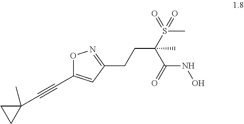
O1C(C#CC2(C)CC2)=CC(CCC(S(C)(=O)=O)(C)C(=O)NO)=N1
